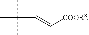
CC(C=C[COOR8])(C)C
